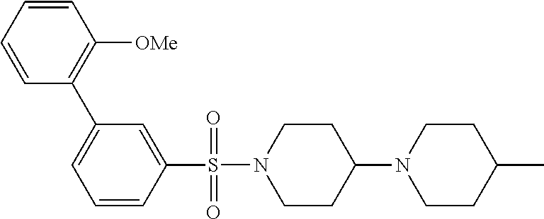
C1(C2=C([OMe])C=CC=C2)=CC=CC(S(N2CCC(N3CCC(C)CC3)CC2)(=O)=O)=C1
